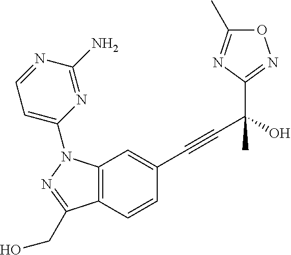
N1=C(C)ON=C1C(C#CC1=CC2=C(C=C1)C(CO)=NN2C1=CC=NC(N)=N1)(O)C
